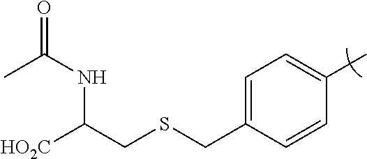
C1=C(CSCC([HO2C])NC(=O)C)C=CC(C)=C1
